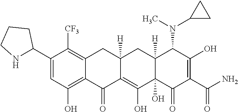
C1(C2NCCC2)=CC(O)=C2C(=C1[CF3])CC1([H])CC3([H])C(N(C4CC4)C)C(O)=C(C(=O)N)C(=O)C3(O)C(O)=C1C2=O
